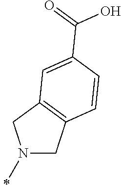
N1(C)CC2=C(C1)C=C(C(=O)O)C=C2
